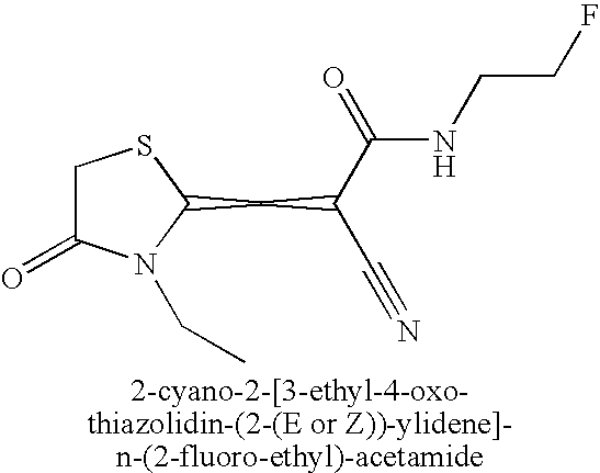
C1C(=O)N(CC)C(CC(C(=O)NCCF)C#N)S1
